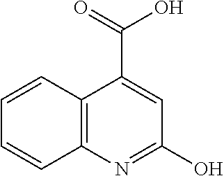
C1(C(O)=O)=CC(O)=NC2=C1C=CC=C2
